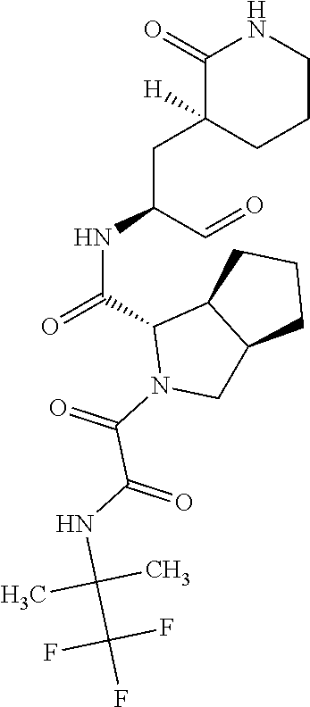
C1(=O)C(CC(NC(=O)C2N(C(=O)C(NC(C(F)(F)F)(C)C)=O)CC3C2CCC3)C=O)([H])CCCN1
